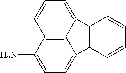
C12=C3C(N)=CC=C1C1=C(C2=CC=C3)C=CC=C1
